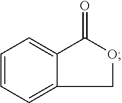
C1(=O)OCC2=CC=CC=C12
